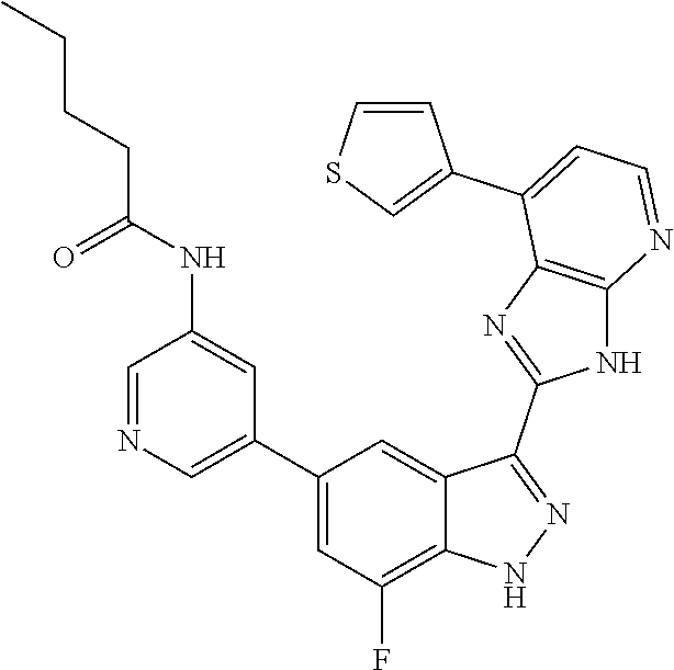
C1=NC=C(C2=CC(F)=C3C(=C2)C(C2=NC4=C(N2)N=CC=C4C2=CSC=C2)=NN3)C=C1NC(CCCC)=O
